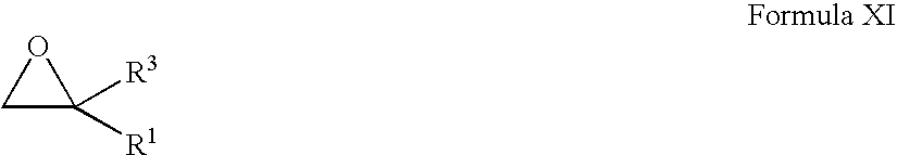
C1C([R1])([R3])O1
